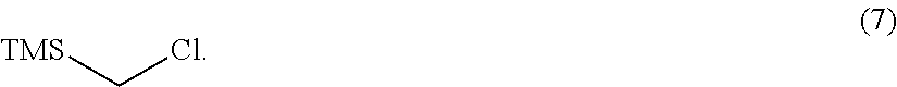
[TMS]CCl
